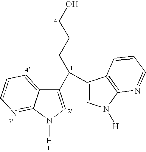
C1(C(CCCO)C2=CN([H])C3=C2C=CC=N3)=CN([H])C2=NC=CC=C12
